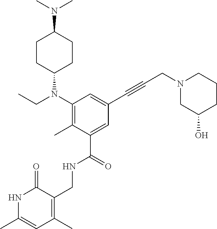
N1C(C)=CC(C)=C(CNC(C2=CC(C#CCN3CC(O)CCC3)=CC(N(CC)C3CCC(N(C)C)CC3)=C2C)=O)C1=O
